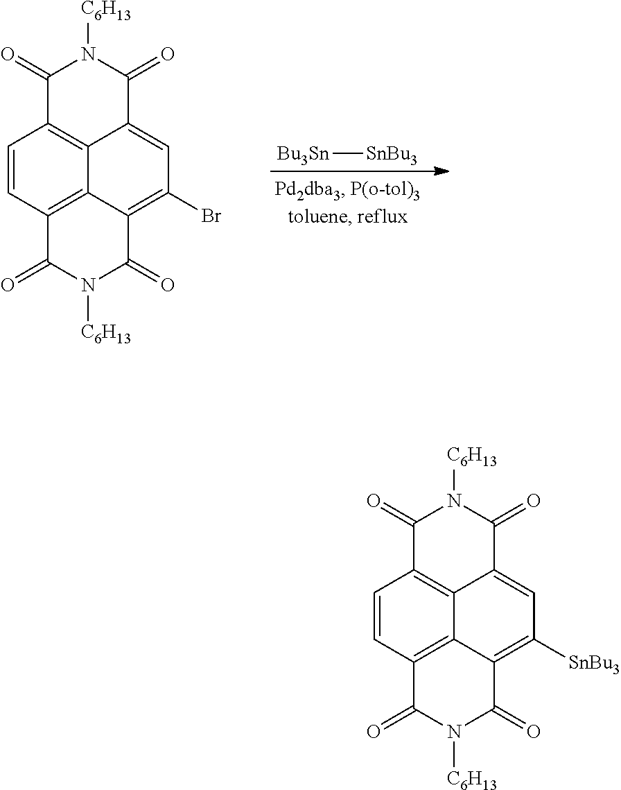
C1=CC2=C3C4=C1C(=O)N([C6H13])C(=O)C4=CC(Br)=C3C(=O)N([C6H13])C2=O.[Bu3Sn][SnBu3].C1=CC2=C3C4=C1C(=O)N([C6H13])C(=O)C4=CC([SnBu3])=C3C(=O)N([C6H13])C2=O
